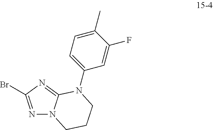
N1=C(Br)N=C2N1CCCN2C1=CC=C(C)C(F)=C1
